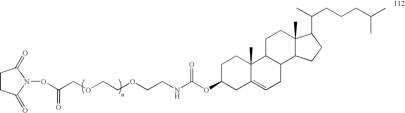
O(C(COCCOCCNC(OC1CC2=CCC3C(C2(C)CC1)CCC1(C)C3CCC1C(CCCC(C)C)C)=O)=O)N1C(=O)CCC1=O
